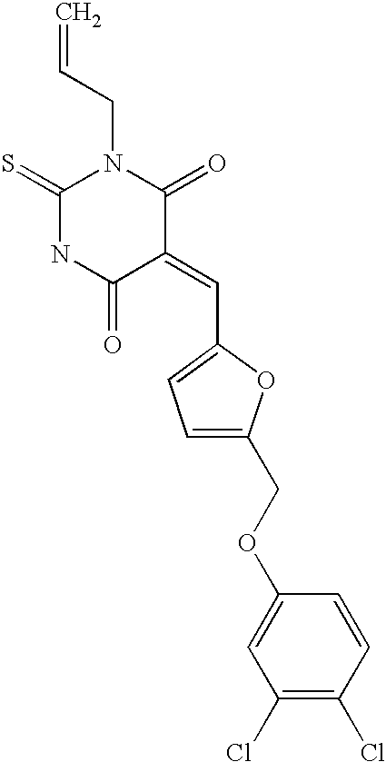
C=CCN1C(=S)NC(=O)C(=CC2=CC=C(COC3=CC(Cl)=C(Cl)C=C3)O2)C1=O
